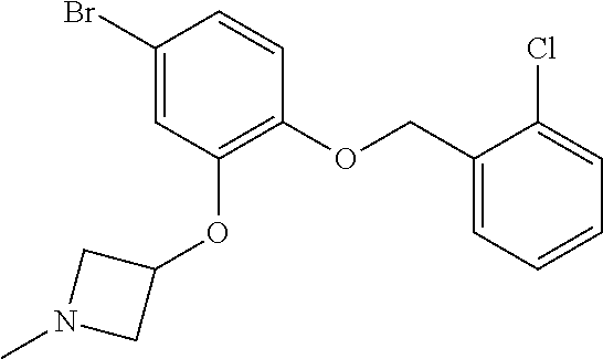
C1(Br)=CC(OC2CN(C)C2)=C(OCC2=CC=CC=C2Cl)C=C1
